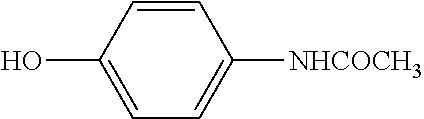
C1=C(O)C=CC([NHCOCH3])=C1
